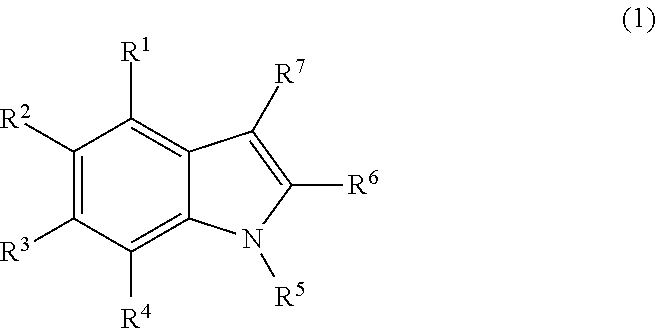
C1([R2])=C([R3])C([R4])=C2C(=C1[R1])C([R7])=C([R6])N2[R5]
